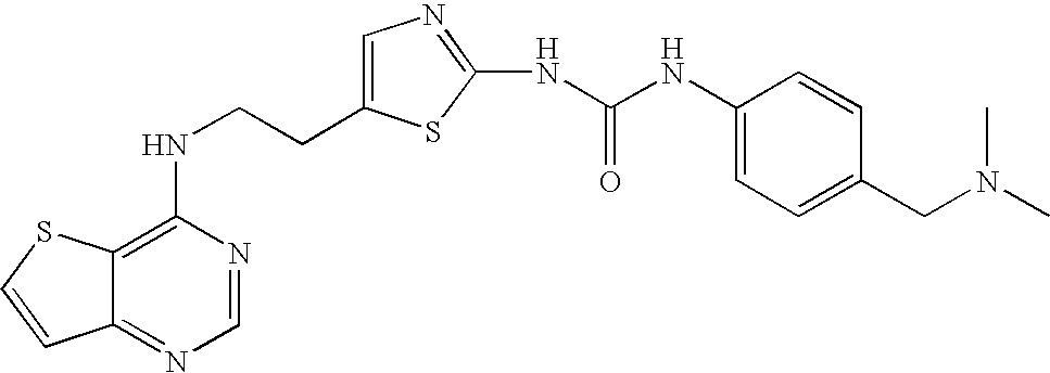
C(CNC1=C2C(=NC=N1)C=CS2)C1=CN=C(NC(=O)NC2=CC=C(CN(C)C)C=C2)S1
